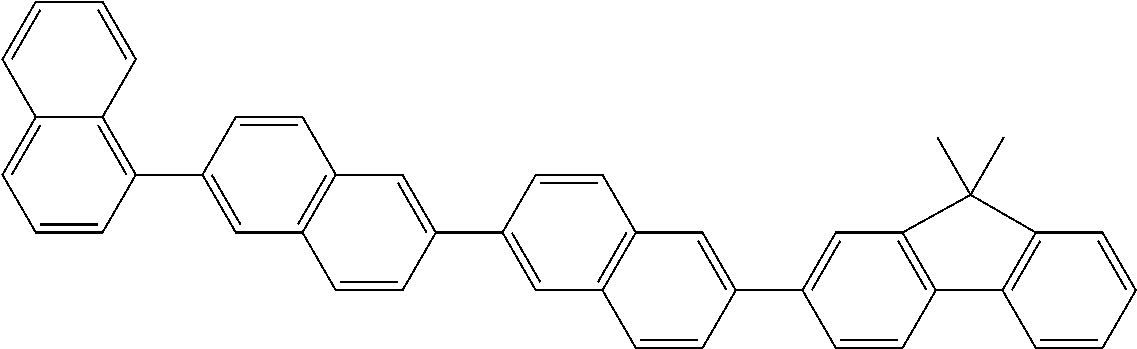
C1=CC2=C(C=C1C1=CC3=C(C=C1)C=C(C1=CC4=C(C=C1)C1=C(C=CC=C1)C4(C)C)C=C3)C=CC(C1=C3C(=CC=C1)C=CC=C3)=C2
